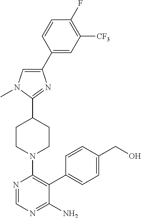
C1(C2=CC([CF3])=C(F)C=C2)=CN(C)C(C2CCN(C3=C(C4=CC=C(CO)C=C4)C(N)=NC=N3)CC2)=N1
